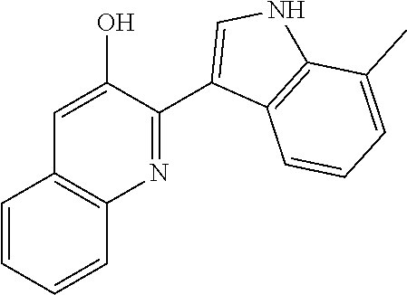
C1=CC=CC2=C1C=C(O)C(C1=CNC3=C1C=CC=C3C)=N2
